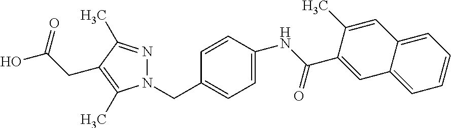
N1(CC2=CC=C(NC(C3=CC4=CC=CC=C4C=C3C)=O)C=C2)N=C(C)C(CC(O)=O)=C1C
